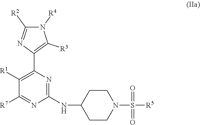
C1(C2=C([R3])N([R4])C([R2])=N2)=C([R1])C([R7])=NC(NC2CCN(S([R5])(=O)=O)CC2)=N1
